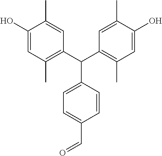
C1(O)=CC(C)=C(C(C2=C(C)C=C(O)C(C)=C2)C2=CC=C(C=O)C=C2)C=C1C
